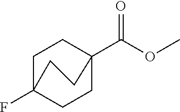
COC(C12CCC(F)(CC1)CC2)=O
